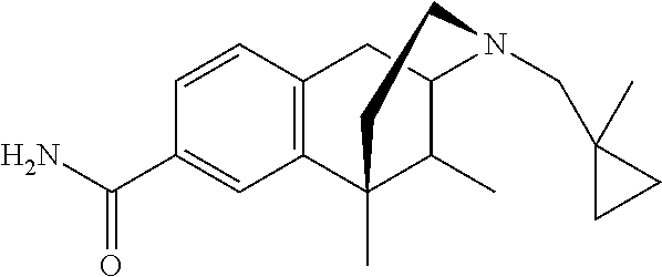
C12=C(C=CC(C(N)=O)=C1)CC1C(C)C2(C)CCN1CC1(C)CC1
